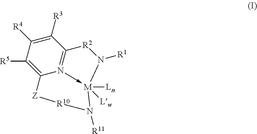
C1([R5])=C2N3->[M]([Ln])([Lw])(N([R1])[R2]C=3C([R3])=C1[R4])N([R11])[R10][Z]2
